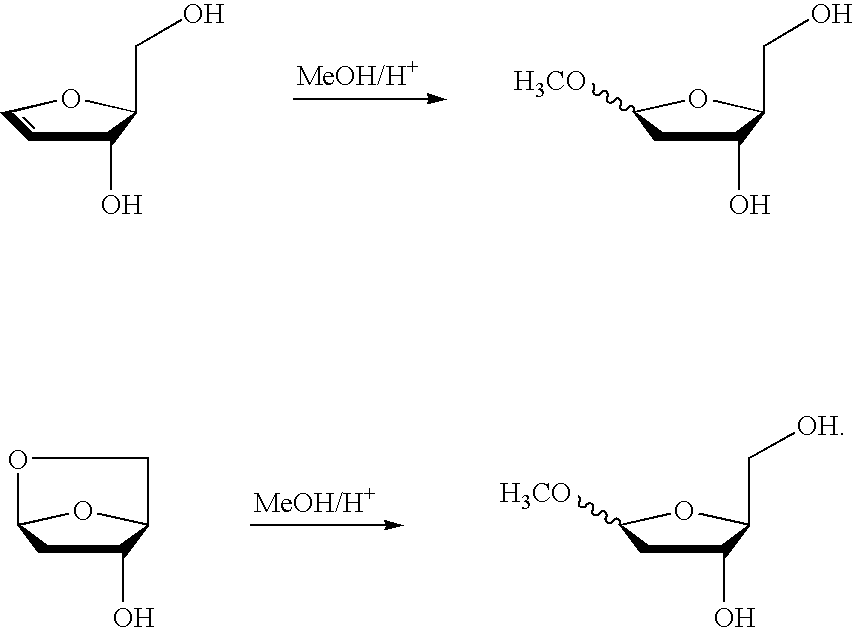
[MeOH/H+].C1(O)C=COC1CO.C1(O)CC([H3CO])OC1CO.[MeOH/H+].C1(O)CC2OC1CO2.C1(O)CC([H3CO])OC1C[OH]
